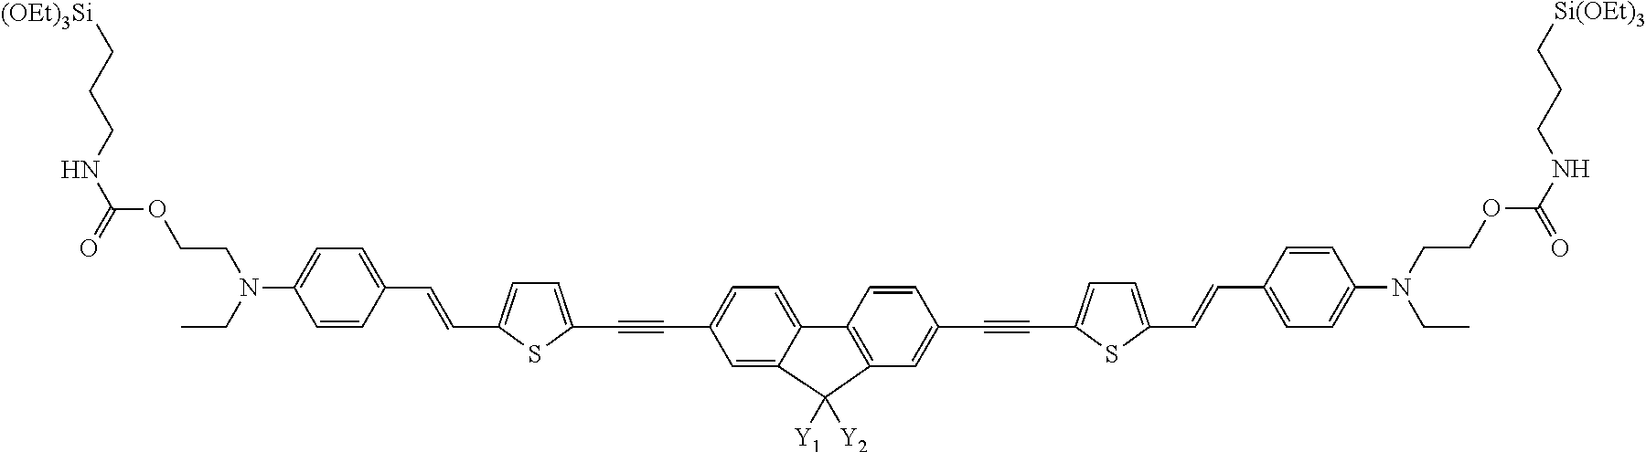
C1=CC2=C(C=C1C#CC1=CC=C(C=CC3=CC=C(N(CCOC(NCCC[Si(OEt)3])=O)CC)C=C3)S1)C([Y1])([Y2])C1=CC(C#CC3=CC=C(C=CC4=CC=C(N(CCOC(NCCC[(OEt)3Si])=O)CC)C=C4)S3)=CC=C12
